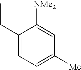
C1(CC)=CC=C([Me])C=C1[NMe2]
